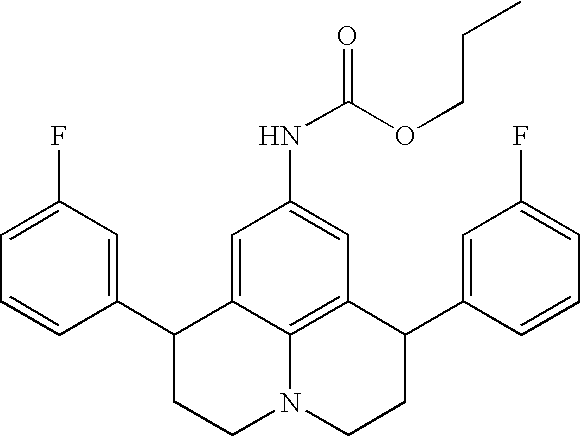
C1=C(F)C=C(C2CCN3C4=C(C(C5=CC(F)=CC=C5)CC3)C=C(NC(=O)OCCC)C=C24)C=C1
